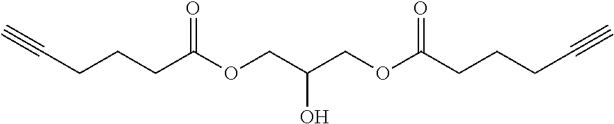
C(CCCC(OCC(COC(CCCC#C)=O)O)=O)#C
